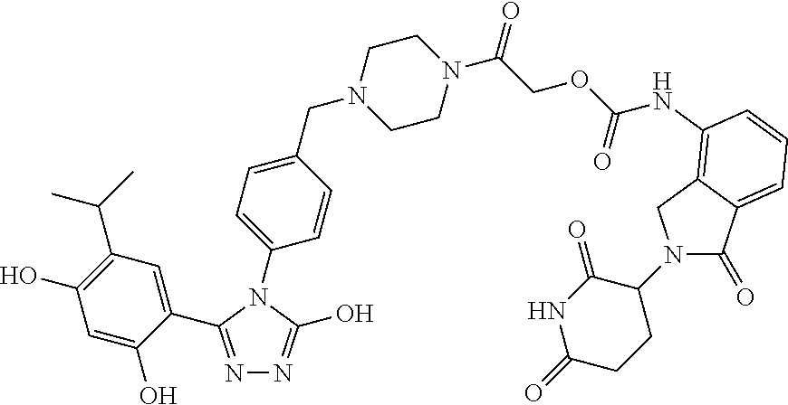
C1(O)=CC(O)=C(C(C)C)C=C1C1=NN=C(O)N1C1=CC=C(CN2CCN(C(COC(=O)NC3=C4C(=CC=C3)C(=O)N(C3C(=O)NC(=O)CC3)C4)=O)CC2)C=C1
